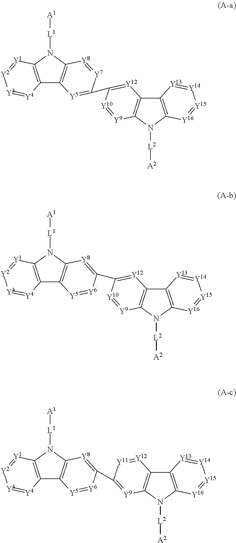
C12=C(N([L1][A1])C3=C1[Y5]=[Y6]C(C1=[Y12]C4=C(N([L2][A2])C5=C4[Y13]=[Y14][Y15]=[Y16]5)[Y9]=[Y10]1)=[Y8]3)[Y1]=[Y2][Y3]=[Y4]2.C12=C(N([L1][A1])C3=C1[Y5]=[Y6]C(C1=[Y9]C4=C(C5=C(N4[L2][A2])[Y16]=[Y15][Y14]=[Y13]5)[Y12]=[Y11]1)=[Y8]3)[Y1]=[Y2][Y3]=[Y4]2.C12=C(N([L1][A1])C3=C1[Y5]=C(C1=[Y12]C4=C(N([L2][A2])C5=C4[Y13]=[Y14][Y15]=[Y16]5)[Y9]=[Y10]1)[Y7]=[Y8]3)[Y1]=[Y2][Y3]=[Y4]2
